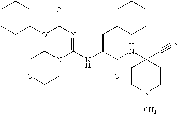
C1OCCN(C(=NC(OC2CCCCC2)=O)NC(CC2CCCCC2)C(NC2(C#N)CCN(C)CC2)=O)C1
